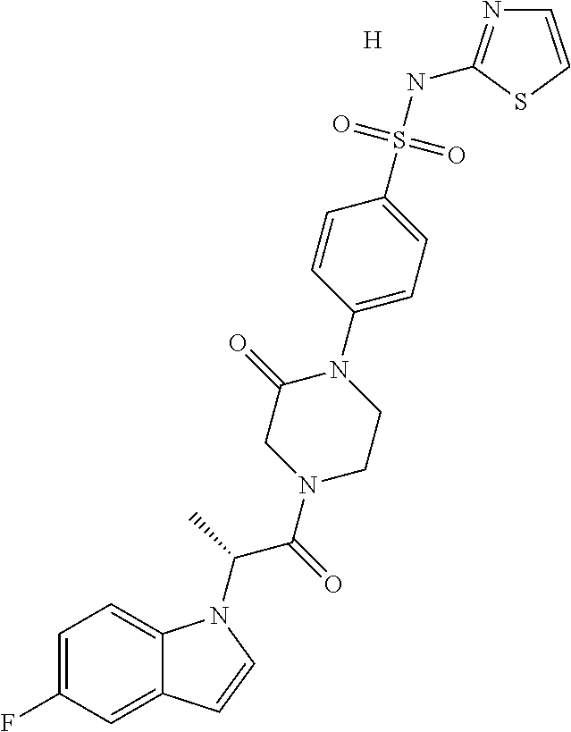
[H].C1=C(F)C=C2C(=C1)N(C(C(N1CCN(C3=CC=C(S(NC4=NC=CS4)(=O)=O)C=C3)C(=O)C1)=O)C)C=C2
